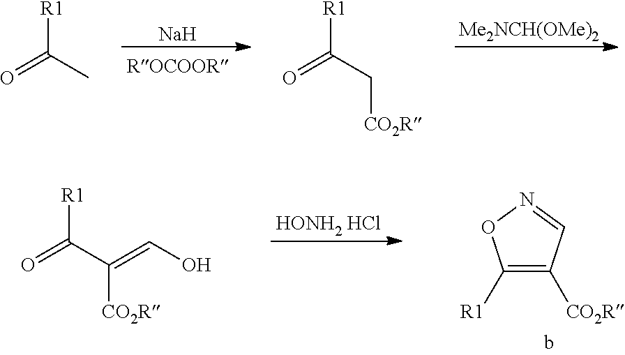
[Na].[Me2NCH(OMe)2].[R1]C(C)=O.[R1]C(C[CO2R])=O.C1([R1])=C([CO2R])C=NO1.[HONH2 HCl].[R1]C(C([CO2R])=CO)=O
